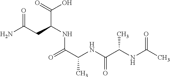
O=C(CC(NC(C(NC(C(NC(C)=O)C)=O)C)=O)C(=O)O)N
